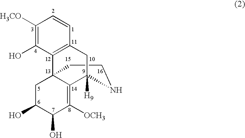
C1([H3CO])=C(O)C2=C(C=C1)CC1([H9])C3=C([OCH3])C(O)C(O)CC23CCN1
